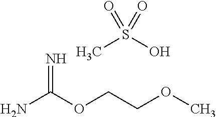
N=C(OCCOC)N.CS(O)(=O)=O
